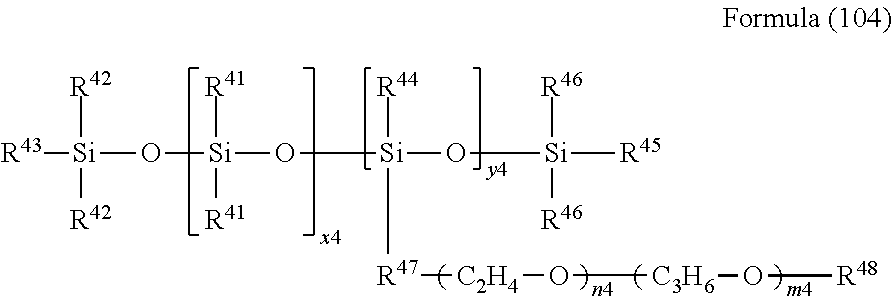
[Si]([R43])([R42])([R42])O[Si]([R41])([R41])O[Si](O[Si]([R45])([R46])[R46])([R44])[R47][C2H4]O[C3H6]O[R48]
